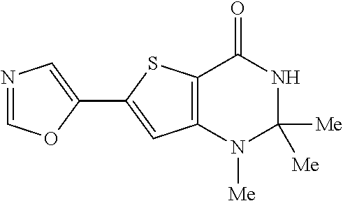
C12=C(N([Me])C([Me])([Me])NC1=O)C=C(C1=CN=CO1)S2
